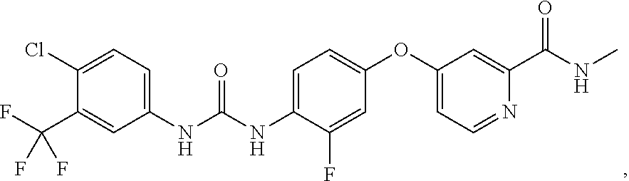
C1(NC(NC2=CC=C(OC3=CC=NC(C(NC)=O)=C3)C=C2F)=O)=CC=C(Cl)C(C(F)(F)F)=C1
